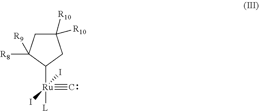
C1C([R10])([R10])CC([Ru](I)([L])(#C)I)C1([R9])[R8]
